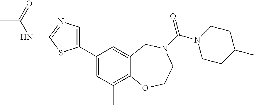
C1(C2=CC(C)=C3C(=C2)CN(C(=O)N2CCC(C)CC2)CCO3)=CN=C(NC(C)=O)S1
